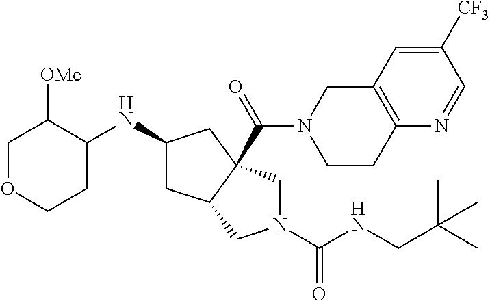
C1OCCC(NC2CC3C(C(=O)N4CCC5=C(C4)C=C([CF3])C=N5)(C2)CN(C(=O)NCC(C)(C)C)C3)C1[OMe]
